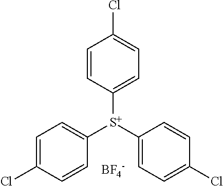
C1=C(Cl)C=CC([S+](C2=CC=C(Cl)C=C2)C2=CC=C(Cl)C=C2)=C1.[BF4-]
